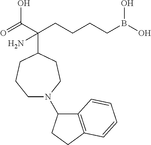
O=C(C(CCCCB(O)O)(N)C1CCCN(C2C3=C(CC2)C=CC=C3)CC1)O
